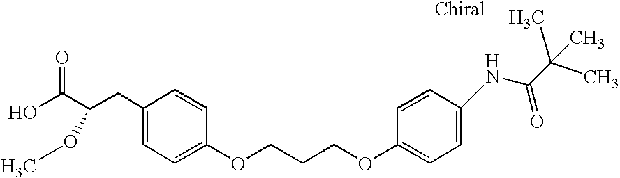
C1(CC(C(O)=O)OC)=CC=C(OCCCOC2=CC=C(NC(C(C)(C)C)=O)C=C2)C=C1
